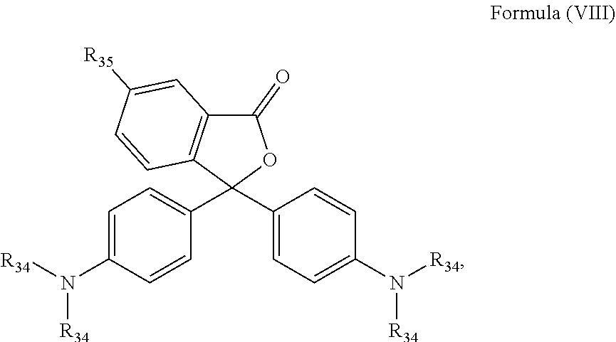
C1(=O)C2=C(C(C3=CC=C(N([R34])[R34])C=C3)(C3=CC=C(N([R34])[R34])C=C3)O1)C=CC([R35])=C2
